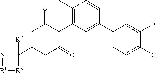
[X]1[R8][R6]C1(C1CC(=O)C(C2=C(C)C=CC(C3=CC=C(Cl)C(F)=C3)=C2C)C(=O)C1)[R7]
